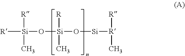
[R][Si]([R])(C)O[Si](O[Si][R]([R])C)(C)[R]
